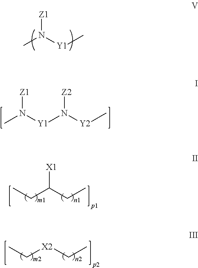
CN([Y1]C)[Z1].CN([Y1]N([Y2]C)[Z2])[Z1].C(C(CC)[X1])C.C([X2]CC)C
